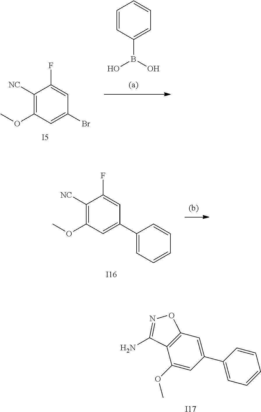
[I17].C1(OC)=CC(C2=CC=CC=C2)=CC2=C1C(N)=NO2.C1=CC(B(O)O)=CC=C1.C1([NC])=C(OC)C=C(Br)C=C1F.[I5].[I16].C1([NC])=C(OC)C=C(C2=CC=CC=C2)C=C1F
